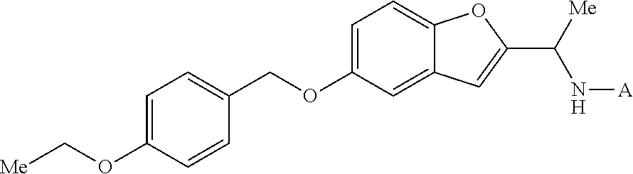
C1=C(OC[Me])C=CC(COC2=CC=C3C(=C2)C=C(C(N[A])[Me])O3)=C1
